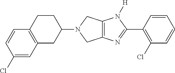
C12=C(N([H])C(C3=C(Cl)C=CC=C3)=N1)CN(C1CCC3=C(C1)C=C(Cl)C=C3)C2
